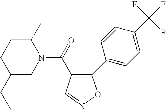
C1(C2=CC=C(C(F)(F)F)C=C2)=C(C(=O)N2C(C)CCC(CC)C2)C=NO1
